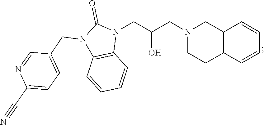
C12=C(C=CC=C1)CCN(CC(CN1C(=O)N(CC3=CC=C(C#N)N=C3)C3=C1C=CC=C3)O)C2
